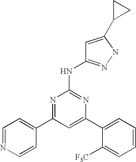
C1=C(C2=CC=CC=C2[F3C])N=C(NC2=NNC(C3CC3)=C2)N=C1C1=CC=NC=C1
